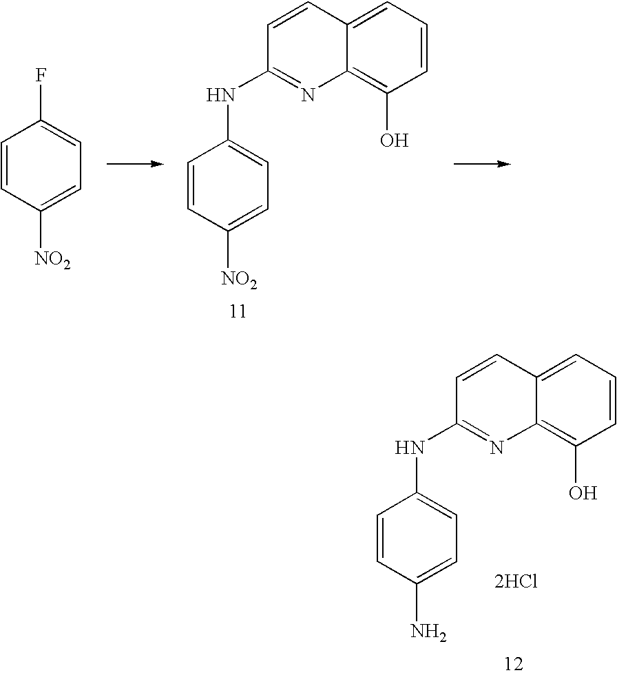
C1=CC([NO2])=CC=C1F.C1=CC([NO2])=CC=C1NC1=NC2=C(O)C=CC=C2C=C1.C1=CC(N)=CC=C1NC1=NC2=C(O)C=CC=C2C=C1.[2HCl]
